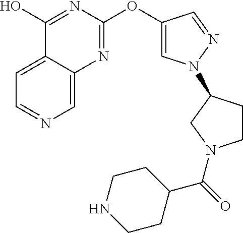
C1=C2C(=CC=N1)C(O)=NC(OC1=CN(C3CCN(C(C4CCNCC4)=O)C3)N=C1)=N2
